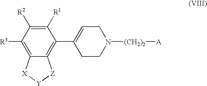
C1([R1])=C([R2])C([R3])=C2C(=C1C1=CCN([(CH2)2][A])CC1)[Z][Y][X]2
